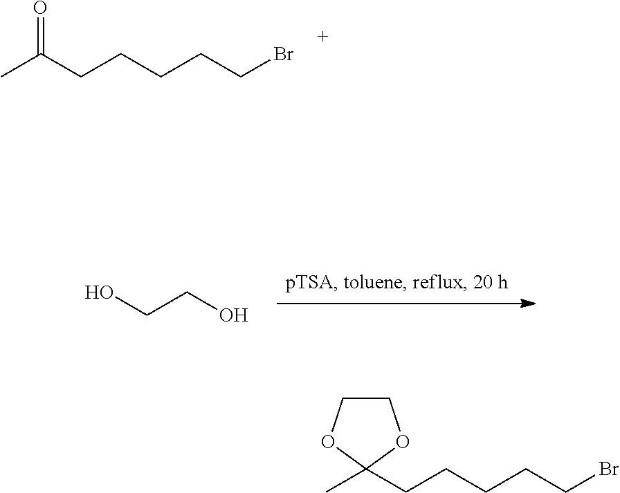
CC(CCCCCBr)=O.OCCO.CC1(CCCCCBr)OCCO1
